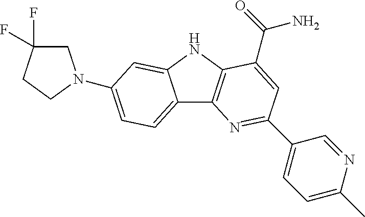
C12=CC=C(N3CC(F)(F)CC3)C=C1NC1=C2N=C(C2=CC=C(C)N=C2)C=C1C(=O)N
